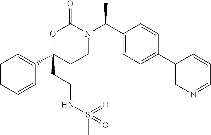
O1C(CCNS(C)(=O)=O)(C2=CC=CC=C2)CCN(C(C2=CC=C(C3=CN=CC=C3)C=C2)C)C1=O
